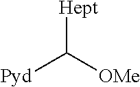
[Hept]C([OMe])[Pyd]
